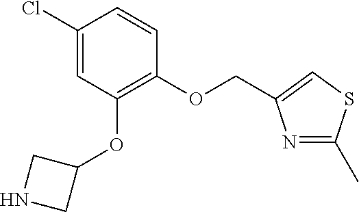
C1(Cl)=CC(OC2CNC2)=C(OCC2=CSC(C)=N2)C=C1
